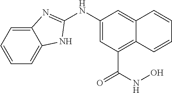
C12=CC=CC=C1NC(NC1=CC(C(NO)=O)=C3C(=C1)C=CC=C3)=N2
